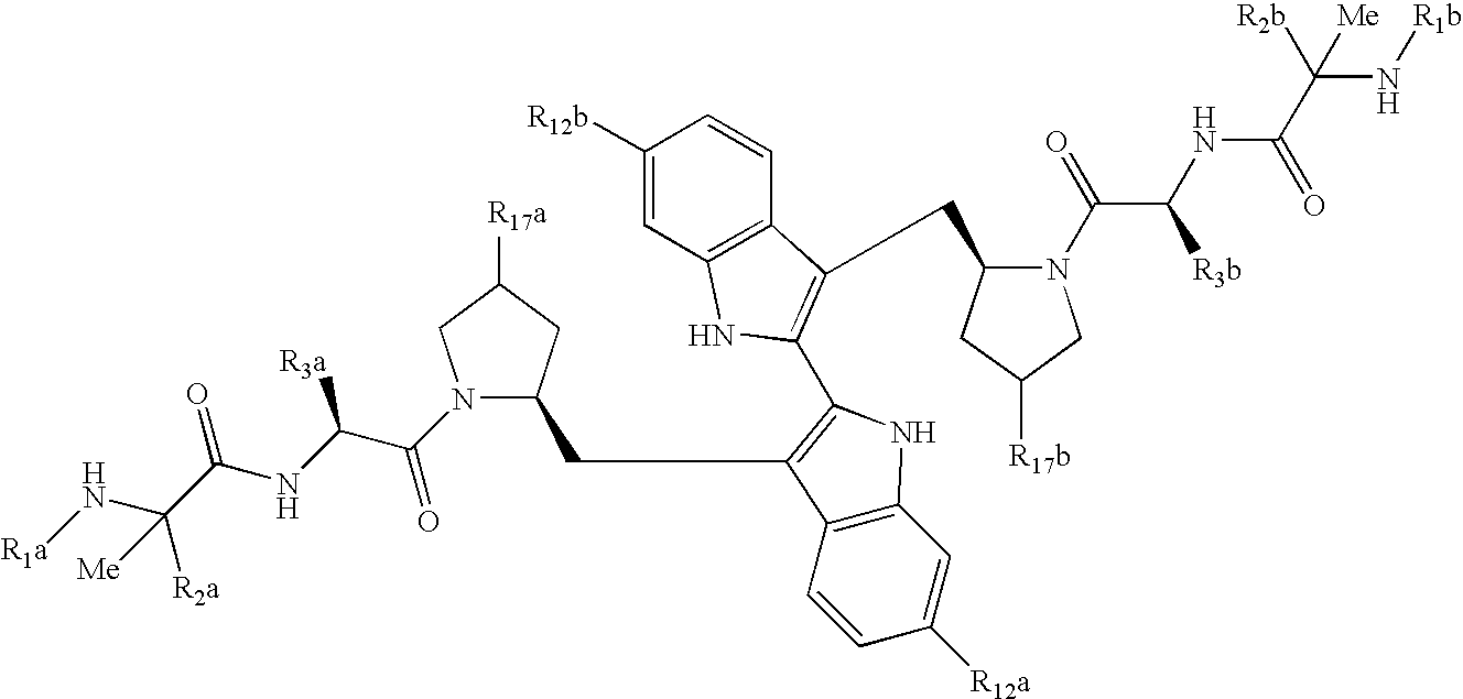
C1([R12b])=CC2=C(C=C1)C(CC1N(C(=O)C(NC(=O)C(N[R1b])([R2b])[Me])[R3b])CC([R17b])C1)=C(C1=C(CC3CC([R17a])CN3C(C(NC(C(N[R1a])([R2a])[Me])=O)[R3a])=O)C3=C(C=C([R12a])C=C3)N1)N2
